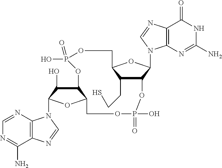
C1=NC2=C(C(N)=N1)N=CN2C1C(O)C2C(O1)COP(O)(=O)OC1C(CCS)C(OC1N1C3=C(C(=O)NC(N)=N3)N=C1)COP(O)(=O)O2
